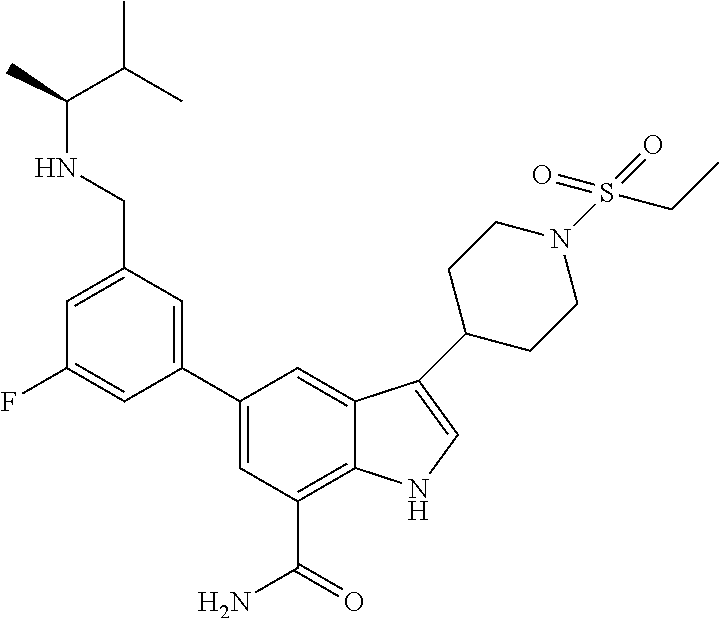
C1(C2=CC(CNC(C)C(C)C)=CC(F)=C2)=CC(C(=O)N)=C2C(=C1)C(C1CCN(S(=O)(=O)CC)CC1)=CN2
